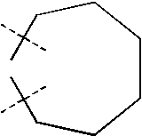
C(CCCC(C)(C)C)CCC(C)(C)C
